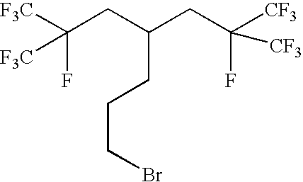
C(CC(CC([CF3])(F)[CF3])CCCBr)(F)([F3C])[F3C]
